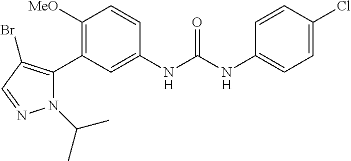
C1([OMe])=C(C2=C(Br)C=NN2C(C)C)C=C(NC(=O)NC2=CC=C(Cl)C=C2)C=C1
